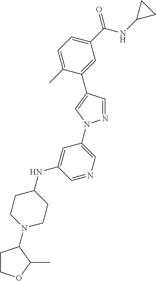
C1(C(NC2CC2)=O)=CC=C(C)C(C2=CN(C3=CN=CC(NC4CCN(C5CCOC5C)CC4)=C3)N=C2)=C1
